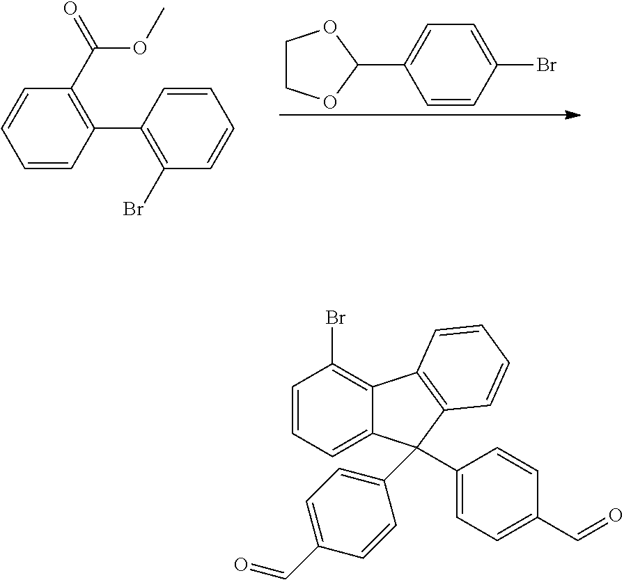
C1=CC(C2=C(Br)C=CC=C2)=C(C(=O)OC)C=C1.C1=CC(Br)=CC=C1C1OCCO1.C1=CC=C2C(=C1Br)C1=C(C2(C2=CC=C(C=O)C=C2)C2=CC=C(C=O)C=C2)C=CC=C1
